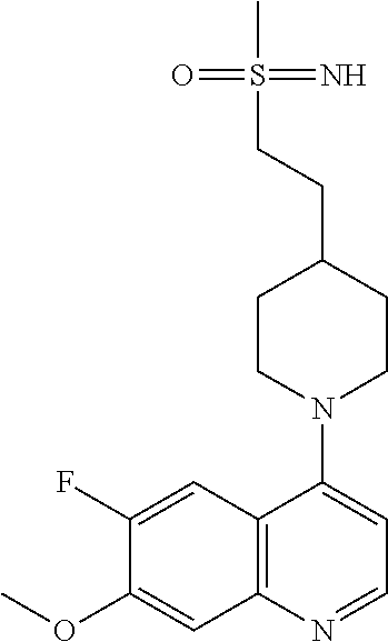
C1(F)=CC2=C(C=C1OC)N=CC=C2N1CCC(CCS(C)(=N)=O)CC1
